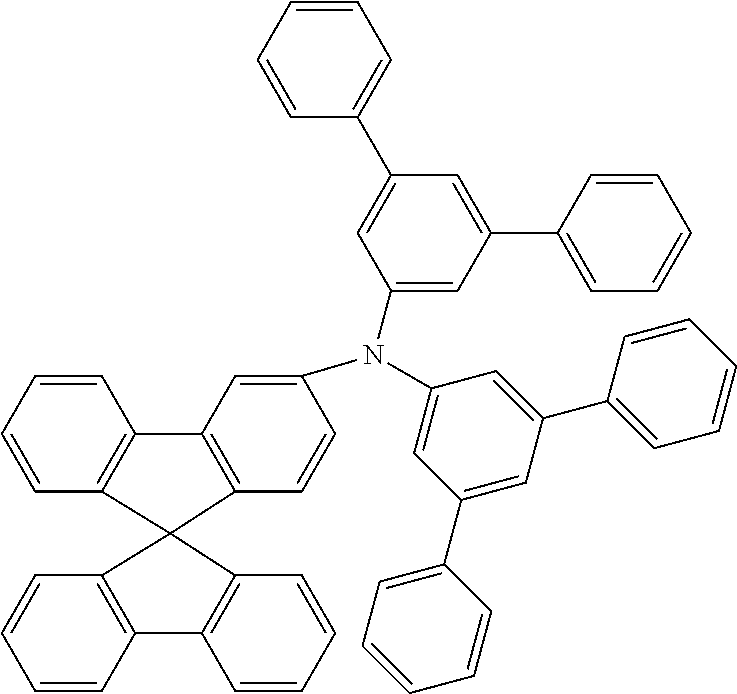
C1=CC=CC2=C1C1(C3=C2C=C(N(C2=CC(C4=CC=CC=C4)=CC(C4=CC=CC=C4)=C2)C2=CC(C4=CC=CC=C4)=CC(C4=CC=CC=C4)=C2)C=C3)C2=C(C=CC=C2)C2=C1C=CC=C2
